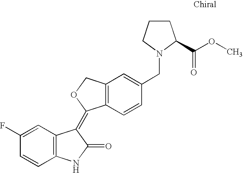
C1(F)=CC2=C(C=C1)NC(=O)C2=C1C2=C(CO1)C=C(CN1CCCC1C(OC)=O)C=C2
